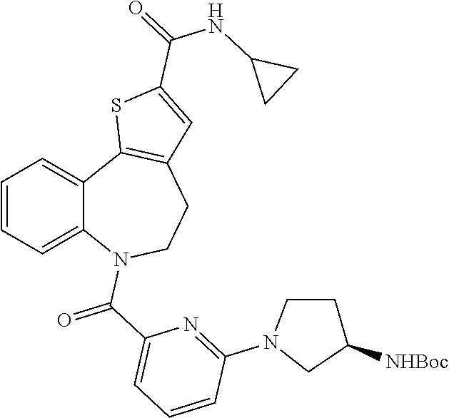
C1=CC=C2C(=C1)C1=C(CCN2C(C2=CC=CC(N3CC([NHBoc])CC3)=N2)=O)C=C(C(NC2CC2)=O)S1
